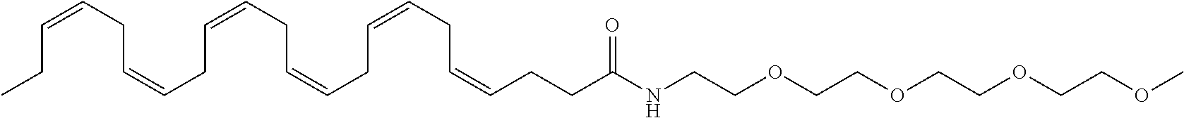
C(NCCOCCOCCOCCOC)(=O)CCC=CCC=CCC=CCC=CCC=CCC=CCC
